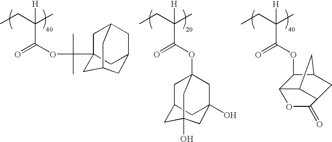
CCC(C)(C(OC12CC3CC(O)(C1)CC(O)(C3)C2)=O)[H].CCC(C)(C(OC1C2C3C(CC1C3)C(=O)O2)=O)[H].CCC(C)(C(OC(C)(C)C12CC3CC(C1)CC(C2)C3)=O)[H]
